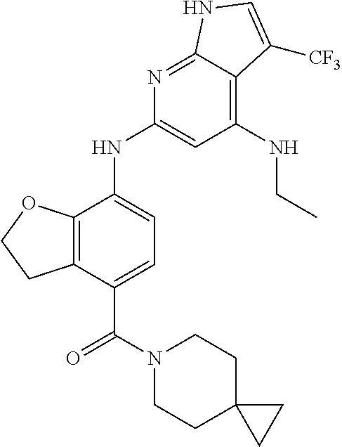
C12=C(C(NC3=CC(NCC)=C4C(=N3)NC=C4[CF3])=CC=C1C(=O)N1CCC3(CC1)CC3)OCC2
